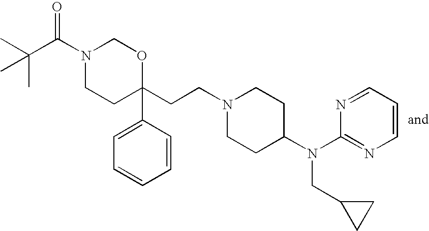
CC(C(N1CCC(CCN2CCC(N(C3=NC=CC=N3)CC3CC3)CC2)(C2=CC=CC=C2)OC1)=O)(C)C
